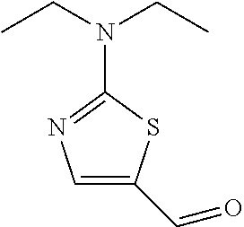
C1=C(C=O)SC(N(CC)CC)=N1
